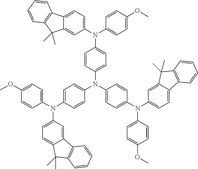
C1=CC(N(C2=CC=C(N(C3=CC=C4C(=C3)C(C)(C)C3=C4C=CC=C3)C3=CC=C(OC)C=C3)C=C2)C2=CC=C(N(C3=CC=C(OC)C=C3)C3=CC=C4C(=C3)C3=C(C4(C)C)C=CC=C3)C=C2)=CC=C1N(C1=CC=C2C(=C1)C(C)(C)C1=C2C=CC=C1)C1=CC=C(OC)C=C1
